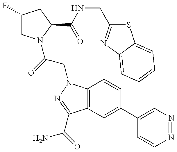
C1(F)CN(C(=O)CN2C3=C(C(C(=O)N)=N2)C=C(C2=CN=NC=C2)C=C3)C(C(NCC2=NC3=CC=CC=C3S2)=O)C1
